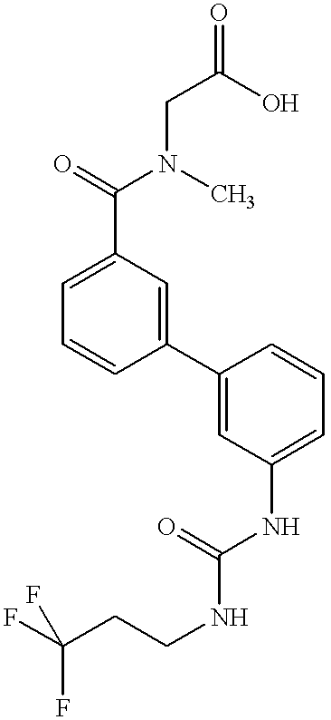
C1(C(=O)N(CC(O)=O)C)=CC=CC(C2=CC(NC(NCCC(F)(F)F)=O)=CC=C2)=C1
